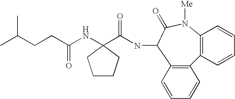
C12=C(C=CC=C1)C1=C(C(NC(=O)C3(NC(CCC(C)C)=O)CCCC3)C(=O)N2[Me])C=CC=C1
